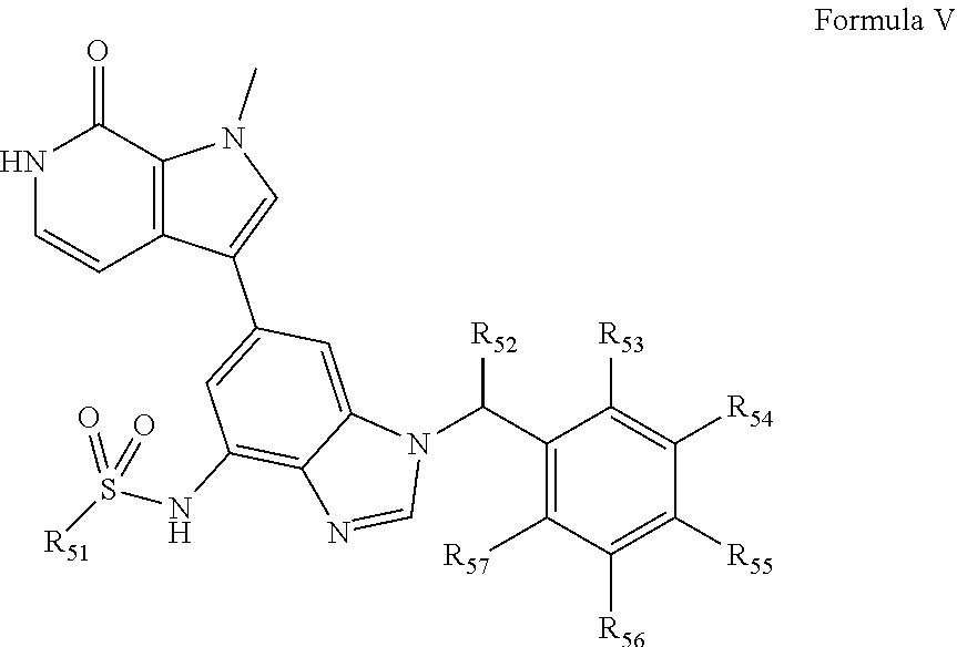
N1C=CC2=C(C1=O)N(C)C=C2C1=CC(NS([R51])(=O)=O)=C2C(=C1)N(C(C1=C([R57])C([R56])=C([R55])C([R54])=C1[R53])[R52])C=N2
